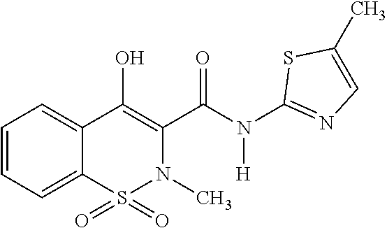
C1=CC=C2C(=C1)C(O)=C(C(N(C1=NC=C(C)S1)[H])=O)N(C)S2(=O)=O
